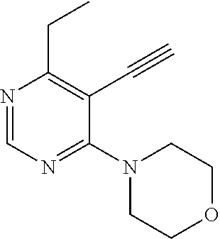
N1=CN=C(N2CCOCC2)C(C#C)=C1CC
